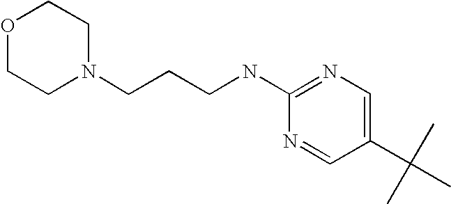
N1=CC(C(C)(C)C)=CN=C1NCCCN1CCOCC1
